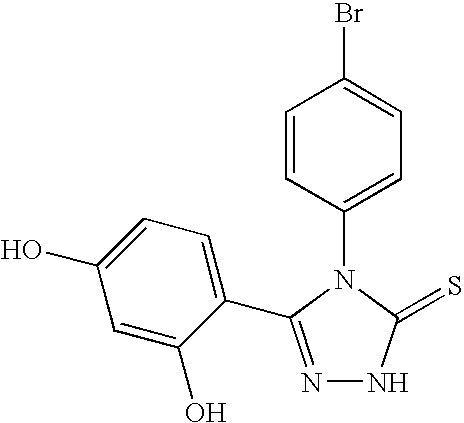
N1=C(C2=CC=C(O)C=C2O)N(C2=CC=C(Br)C=C2)C(=S)N1
